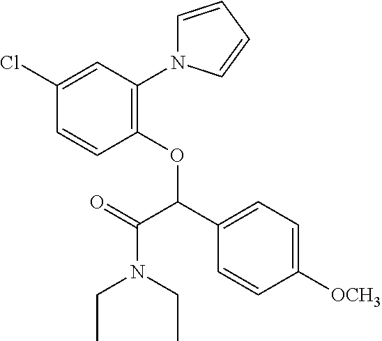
C1=CC(OC(C2=CC=C([OCH3])C=C2)C(=O)N(CC)CC)=C(N2C=CC=C2)C=C1Cl
